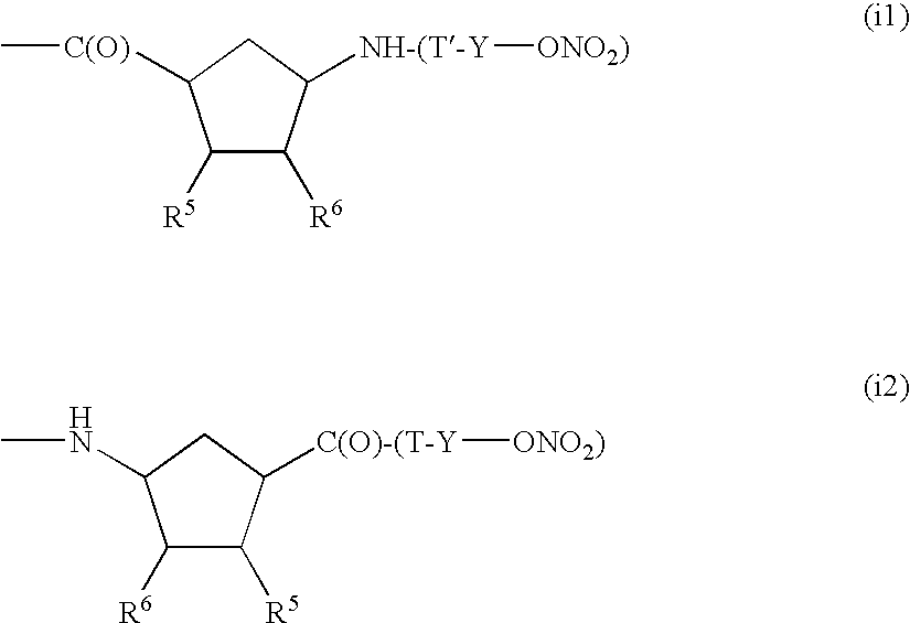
[NH-(T-Y]([ONO2)])C1C([R6])C([R5])C([C(O)]C)C1.[C(O)-(T-Y]([ONO2)])C1C([R5])C([R6])C(NC)C1
